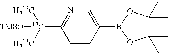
C1=CC(B2OC(C)(C)C(C)(C)O2)=CN=C1[13C]([H313C])([H313C])[TMSO]
